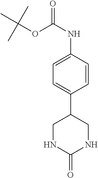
C1=CC(C2CNC(=O)NC2)=CC=C1NC(=O)OC(C)(C)C
